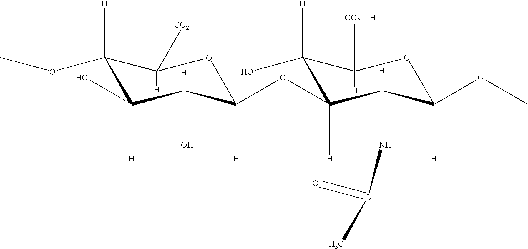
C1([H])(OC)C([H])(O)C(O)([H])C(OC2([H])C(O)([H])C([CO2])([H])OC([H])(OC)C2(NC(=O)C)[H])([H])OC1([CO2])[H].[H]
